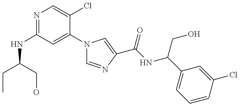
N(C1=NC=C(Cl)C(N2C=NC(C(NC(C3=CC=CC(Cl)=C3)CO)=O)=C2)=C1)C(CC)CO
